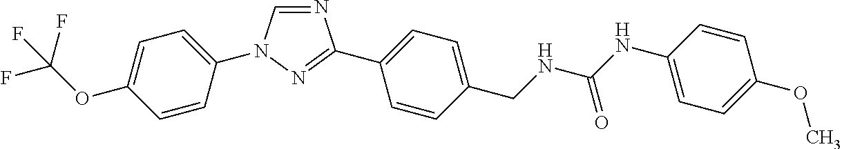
C1=C(N2C=NC(C3=CC=C(CNC(NC4=CC=C(OC)C=C4)=O)C=C3)=N2)C=CC(OC(F)(F)F)=C1
